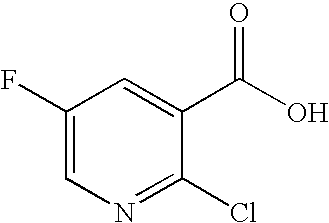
C1(F)=CN=C(Cl)C(C(O)=O)=C1
